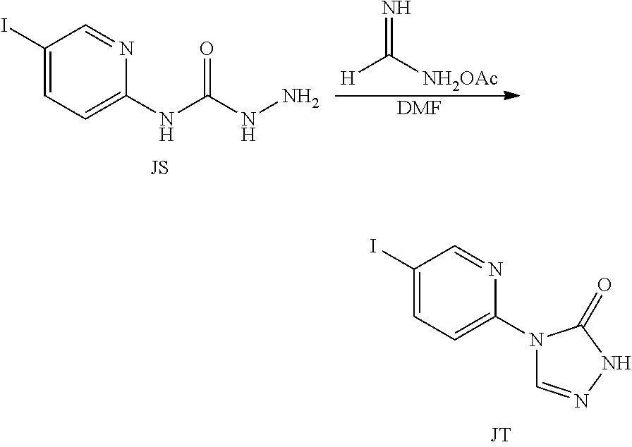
C1(I)=CC=C(NC(NN)=O)N=C1.N=C([NH2OAc])[H].[DMF].C1(I)=CC=C(N2C=NNC2=O)N=C1
